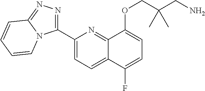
C1(C2=NN=C3N2C=CC=C3)=CC=C2C(=N1)C(OCC(CN)(C)C)=CC=C2F
